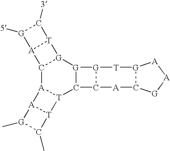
C12[A]3[T](C4[G]([G]1[T]1[A]2[G]([5])C1[3])[G]1C4[A]C2[G]([T]1)[A][A][G]2)[T]1[A]3[G](C)C1C
